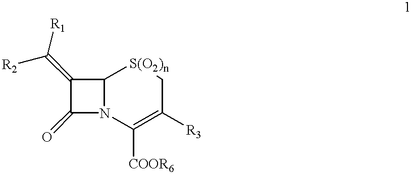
C1(=O)N2C(C1=C([R1])[R2])[S(O2)n]CC([R3])=C2[COOR6]
